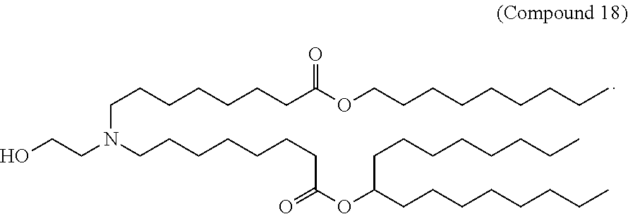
C(N(CCCCCCCC(OC(CCCCCCCC)CCCCCCCC)=O)CCO)CCCCCCC(OCCCCCCCCC)=O
